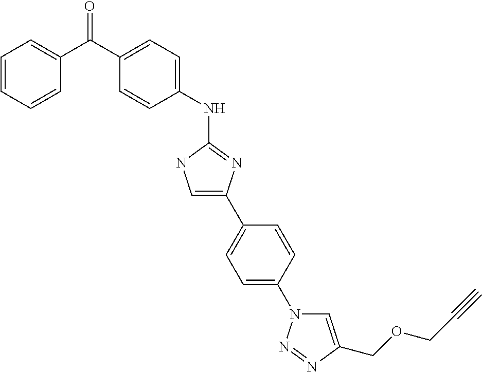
C1(C(C2=CC=CC=C2)=O)=CC=C(NC2=NC(C3=CC=C(N4C=C(COCC#C)N=N4)C=C3)=CN2)C=C1
